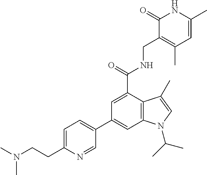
C12=C(C(C(=O)NCC3=C(C)C=C(C)NC3=O)=CC(C3=CC=C(CCN(C)C)N=C3)=C1)C(C)=CN2C(C)C
